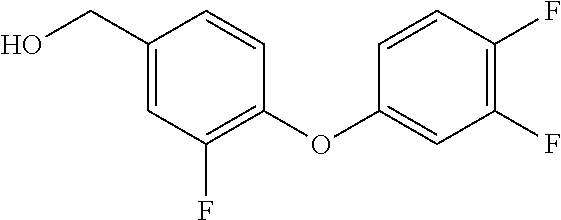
C1(CO)=CC(F)=C(OC2=CC(F)=C(F)C=C2)C=C1
